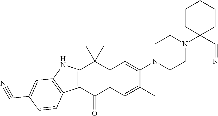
N1(C2=CC3=C(C=C2CC)C(=O)C2=C(C3(C)C)NC3=C2C=CC(C#N)=C3)CCN(C2(C#N)CCCCC2)CC1
